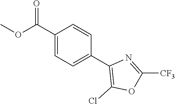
O(C(=O)C1=CC=C(C2=C(Cl)OC([CF3])=N2)C=C1)C
